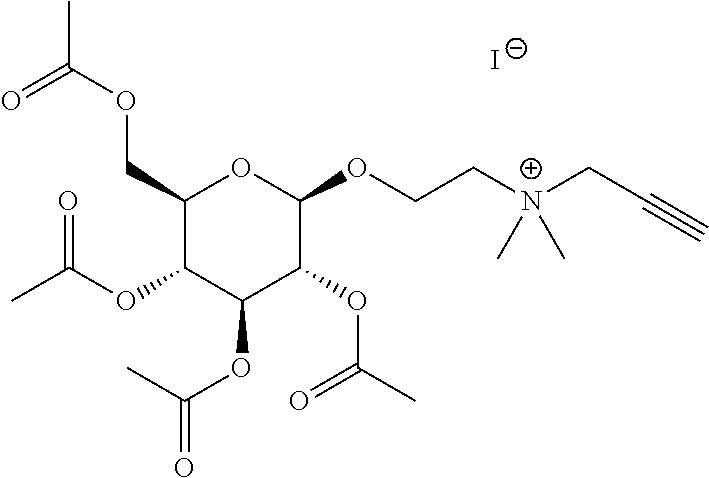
C1(COC(C)=O)C(OC(=O)C)C(OC(=O)C)C(OC(C)=O)C(OCC[N+](CC#C)(C)C)O1.[I-]
